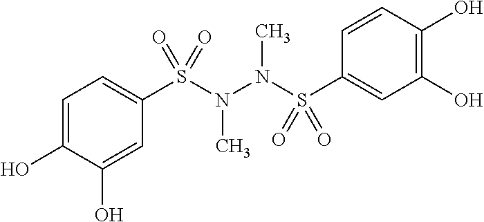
C1=C(O)C(O)=CC(S(N(N(S(C2=CC(O)=C(O)C=C2)(=O)=O)C)C)(=O)=O)=C1
